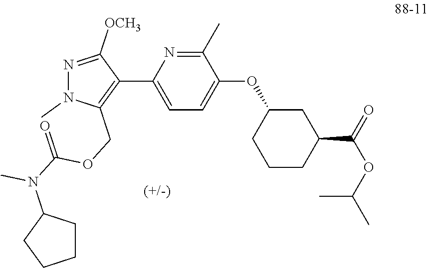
C1=C(C2=C(COC(N(C3CCCC3)C)=O)N(C)N=C2[OCH3])N=C(C)C(OC2CCCC(C(=O)OC(C)C)C2)=C1
